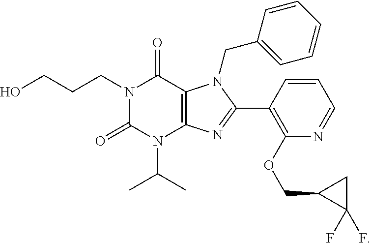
N1(CCCO)C(=O)N(C(C)C)C2=C(C1=O)N(CC1=CC=CC=C1)C(C1=C(OCC3CC3(F)F)N=CC=C1)=N2
